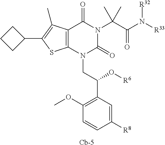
C12=C(SC(C3CCC3)=C1C)N(CC(C1=C(OC)C=CC([R8])=C1)O[R6])C(=O)N(C(C(N([R33])[R32])=O)(C)C)C2=O.[Cb-5]
